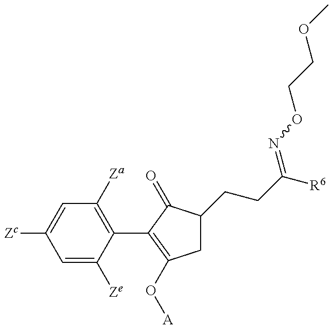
C1=C([Ze])C(C2=C(O[A])CC(CCC([R6])=NOCCOC)C2=O)=C([Za])C=C1[Zc]
